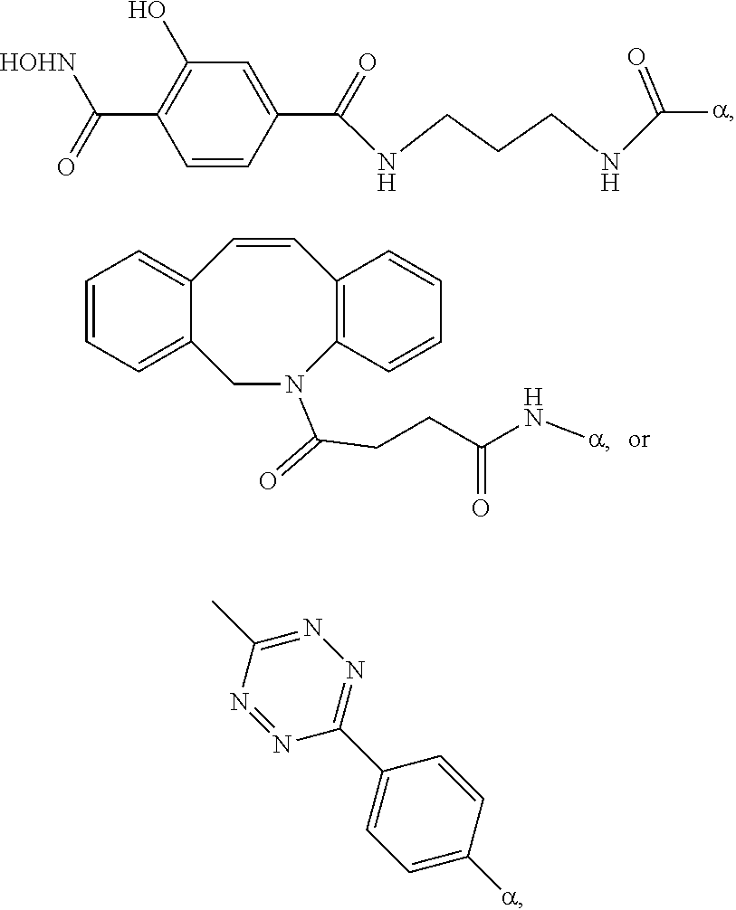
C12=CC=CC=C1CN(C(CCC(=O)N[a])=O)C1=C(C=C2)C=CC=C1.C(C1=C(O)C=C(C(=O)NCCCNC([a])=O)C=C1)(=O)[HOHN].CC1=NN=C(C2=CC=C([a])C=C2)N=N1
